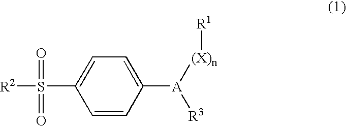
C1=C(S(=O)([R2])=O)C=CC([A]([(X)n][R1])[R3])=C1
